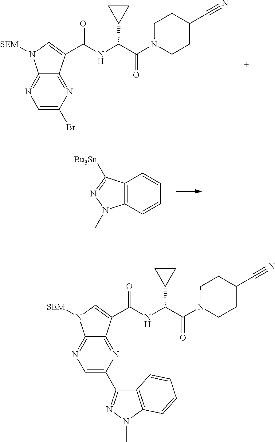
C(C(N1CCC(C#N)CC1)=O)(C1CC1)NC(C1=CN([SEM])C2=NC=C(Br)N=C21)=O.C12=C(C=CC=C1)N(C)N=C2[Bu3Sn].C1(C2=NN(C)C3=C2C=CC=C3)=CN=C2C(=N1)C(C(NC(C(=O)N1CCC(C#N)CC1)C1CC1)=O)=CN2[SEM]
